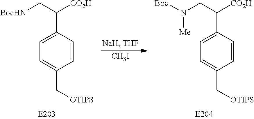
C([CO2H])(C[BocHN])C1=CC=C(C[OTIPS])C=C1.[CH3I].C([CO2H])(CN([Boc])[Me])C1=CC=C(C[OTIPS])C=C1
